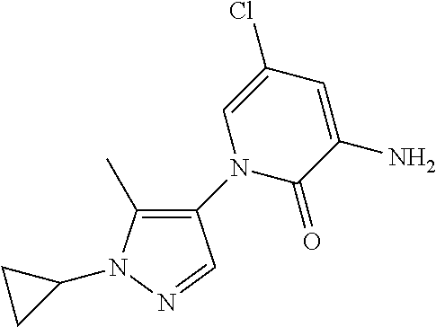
C1(Cl)=CN(C2=C(C)N(C3CC3)N=C2)C(=O)C(N)=C1
